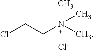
ClCCN(C)(C)C.[Cl-]
